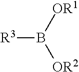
[R3]B([OR1])[OR2]
